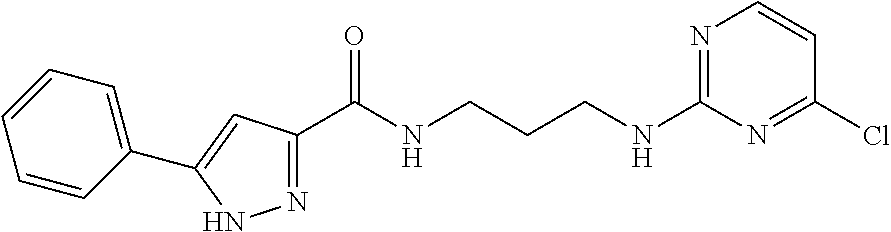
N1=C(C(NCCCNC2=NC=CC(Cl)=N2)=O)C=C(C2=CC=CC=C2)N1
